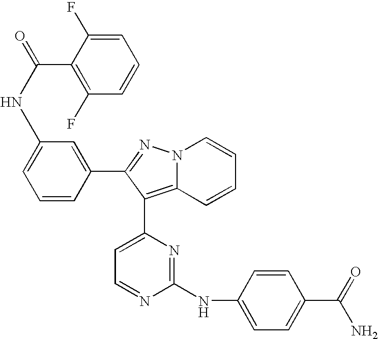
N(C1=CC=CC(C2=NN3C(=C2C2=CC=NC(NC4=CC=C(C(=O)N)C=C4)=N2)C=CC=C3)=C1)C(=O)C1=C(F)C=CC=C1F
